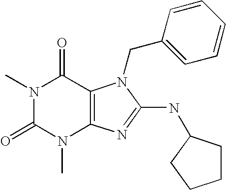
N1(C)C(=O)N(C)C2=C(C1=O)N(CC1=CC=CC=C1)C(NC1CCCC1)=N2
